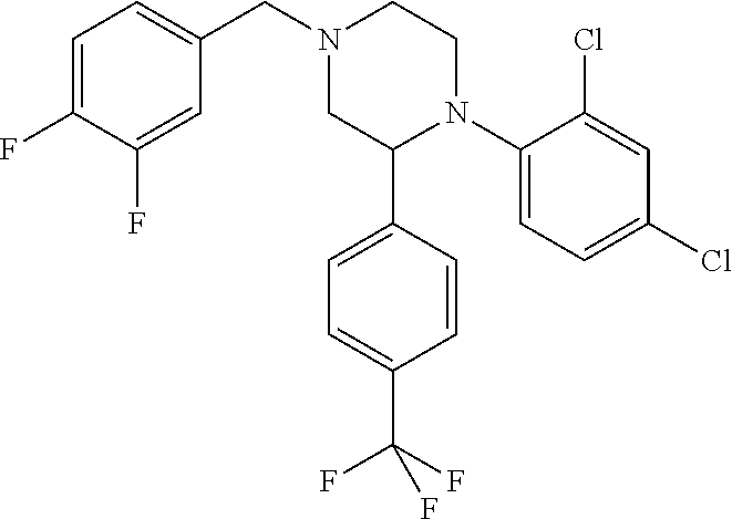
C1(N2CCN(CC3=CC=C(F)C(F)=C3)CC2C2=CC=C(C(F)(F)F)C=C2)=CC=C(Cl)C=C1Cl
